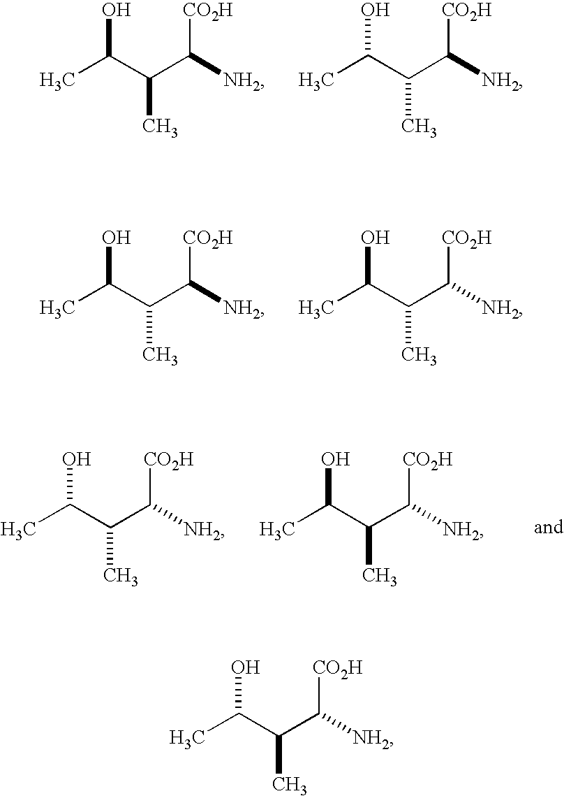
CC(C(C([NH2])[CO2H])C)O.CC(C(C([NH2])[CO2H])C)O.CC(C(C([NH2])[CO2H])C)O.CC(C(C([NH2])[CO2H])C)O.CC(C(C([NH2])[CO2H])C)O.CC(C(C([NH2])[CO2H])C)O.CC(C(C([NH2])[CO2H])C)O
